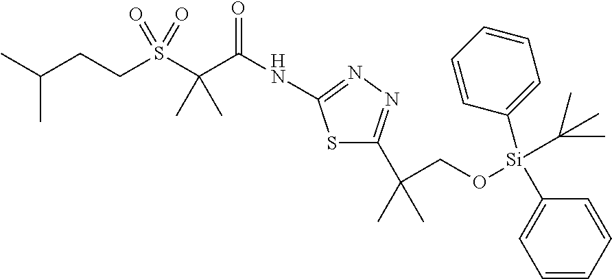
C(S(C(C(NC1=NN=C(C(C)(CO[Si](C(C)(C)C)(C2=CC=CC=C2)C2=CC=CC=C2)C)S1)=O)(C)C)(=O)=O)CC(C)C
